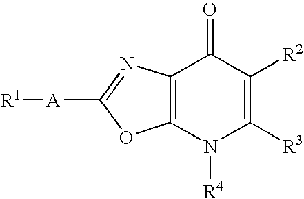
[R1][A]C1=NC2=C(O1)N([R4])C([R3])=C([R2])C2=O
